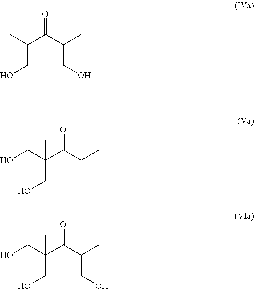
CC(C(C(C)CO)=O)CO.OCC(C(CC)=O)(C)CO.OCC(C(C(C)CO)=O)(C)CO
